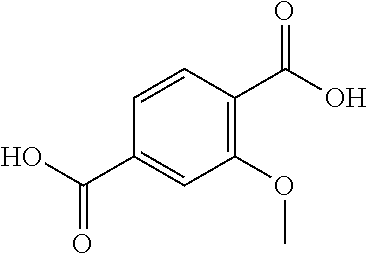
C1(OC)=C(C(=O)O)C=CC(C(=O)O)=C1
